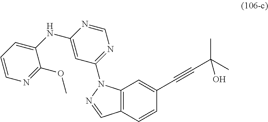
C12=C(C=CC(C#CC(C)(O)C)=C1)C=NN2C1=NC=NC(NC2=CC=CN=C2OC)=C1
